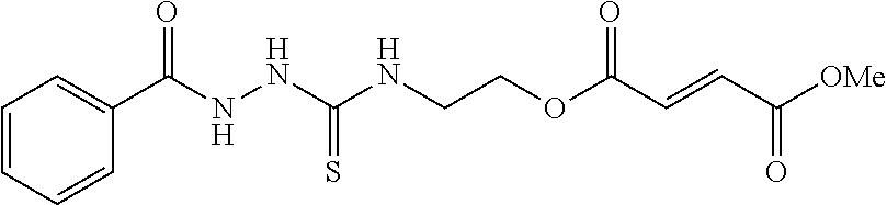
[OMe]C(C=CC(OCCNC(NNC(C1=CC=CC=C1)=O)=S)=O)=O
